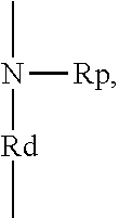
CN([Rd]C)[Rp]
